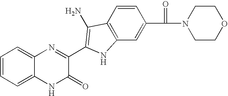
C1=C2C(=CC=C1)N=C(C1=C(N)C3=C(C=C(C(=O)N4CCOCC4)C=C3)N1)C(=O)N2
